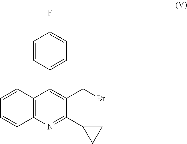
C1=CC2=C(C=C1)N=C(C1CC1)C(CBr)=C2C1=CC=C(F)C=C1
